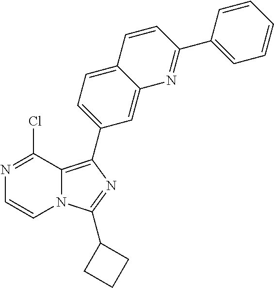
N1=C(Cl)C2=C(C3=CC=C4C(=C3)N=C(C3=CC=CC=C3)C=C4)N=C(C3CCC3)N2C=C1
